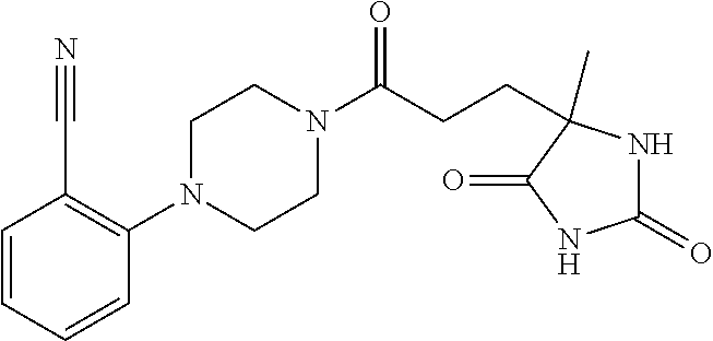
C1(N2CCN(C(CCC3(C)NC(=O)NC3=O)=O)CC2)=C(C#N)C=CC=C1
